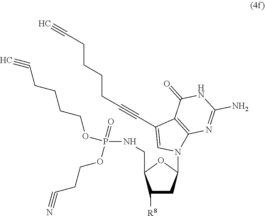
C1([R8])CC(N2C3=C(C(C#CCCCCC#C)=C2)C(=O)NC(N)=N3)OC1CNP(=O)(OCCC#N)OCCCCC#C
